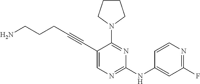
C(#CC1=CN=C(NC2=CC(F)=NC=C2)N=C1N1CCCC1)CCCN
